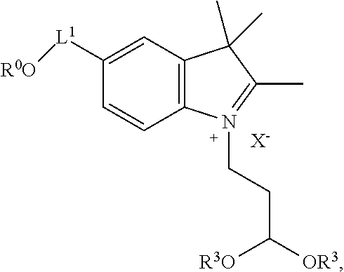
C12=C(C=C([L1][R0O])C=C1)C(C)(C)C(C)=N2CCC([OR3])[R3O].[X-]
